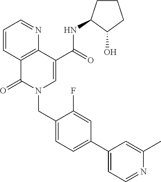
C1=CC2=C(N=C1)C(C(=O)NC1CCCC1O)=CN(CC1=CC=C(C3=CC=NC(C)=C3)C=C1F)C2=O
